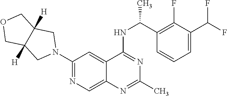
N1(C2=NC=C3C(=C2)C(NC(C2=C(F)C(C(F)F)=CC=C2)C)=NC(C)=N3)CC2([H])C([H])(C1)COC2
